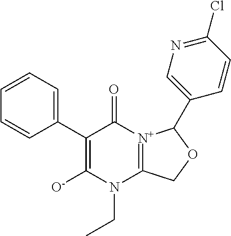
C1(C2=CC=CC=C2)=C([O-])N(CC)C2=[N+](C1=O)C(C1=CN=C(Cl)C=C1)OC2
